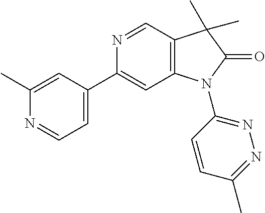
C1(C)=CC(C2=CC3=C(C=N2)C(C)(C)C(=O)N3C2=NN=C(C)C=C2)=CC=N1
